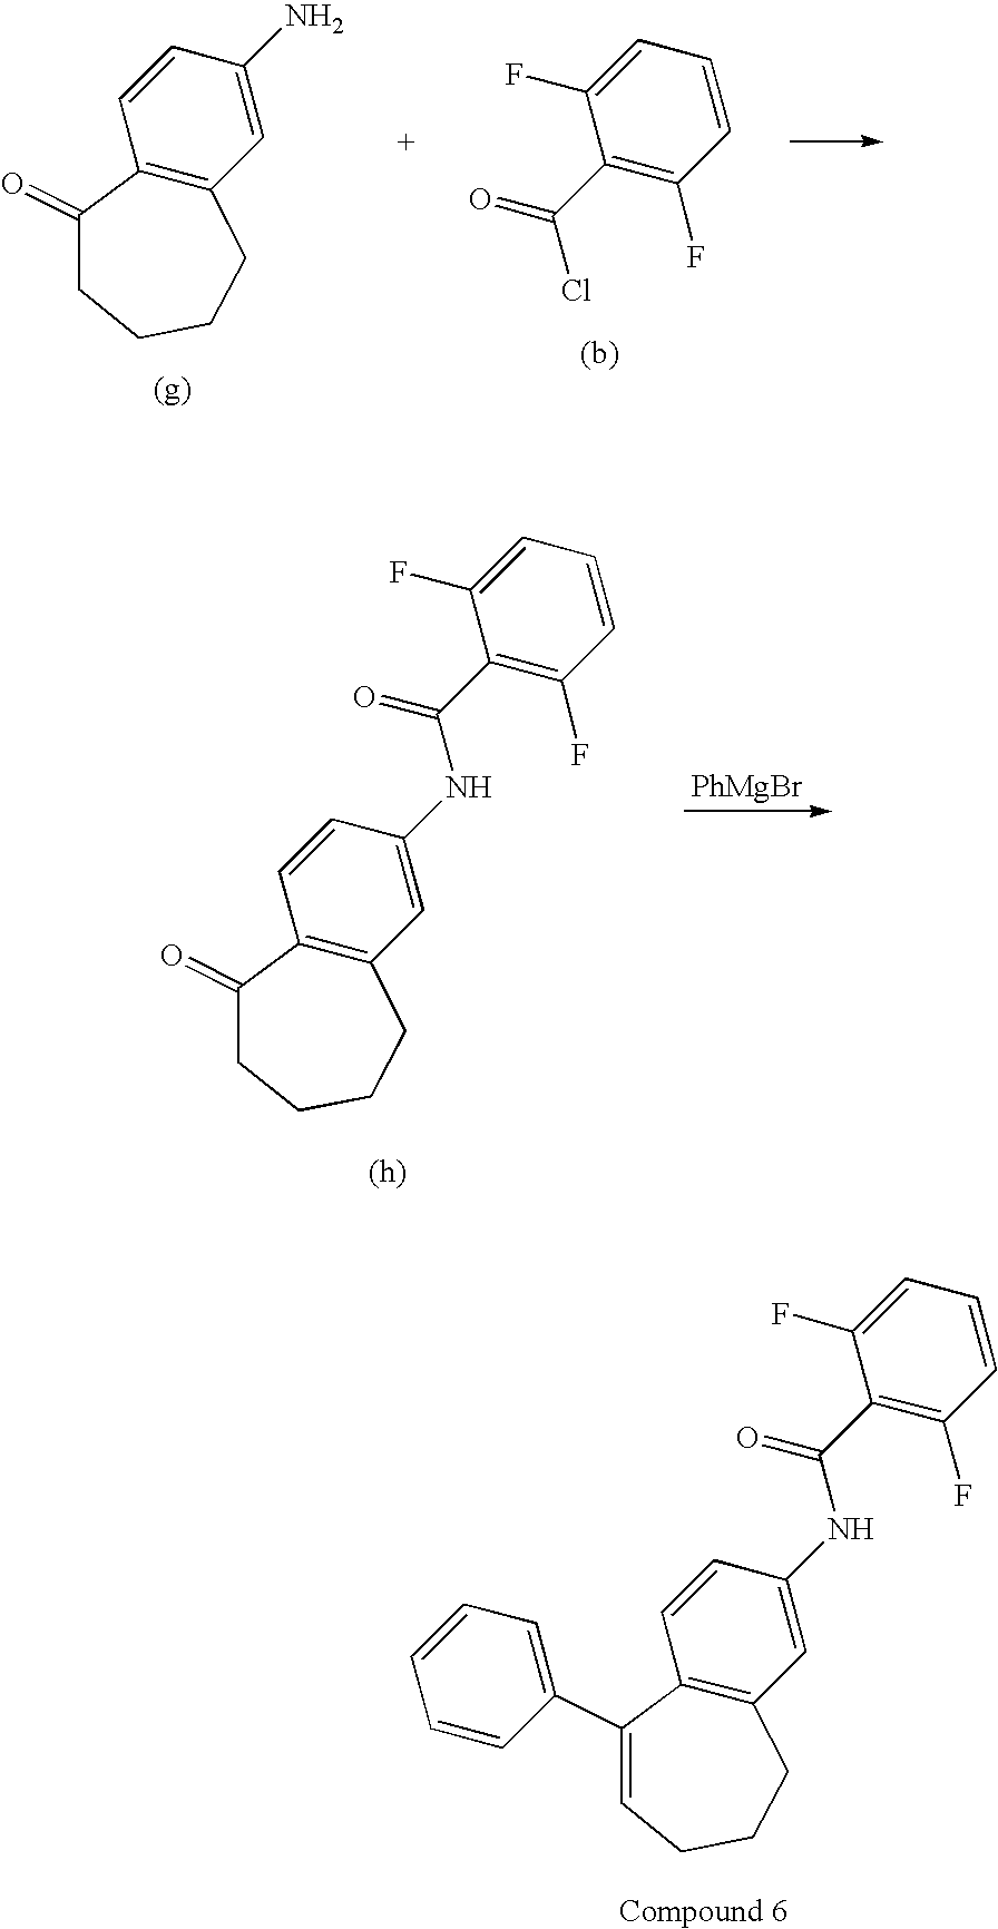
C1=CC=C(F)C(C(=O)Cl)=C1F.C1=C(N)C=CC2=C1CCCCC2=O.[PhMgBr].C1=C(NC(C2=C(F)C=CC=C2F)=O)C=CC2=C1CCCCC2=O.C1=C(NC(C2=C(F)C=CC=C2F)=O)C=CC2=C1CCCC=C2C1=CC=CC=C1
